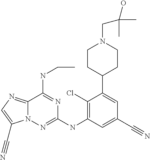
C1CC(C2=CC(C#N)=CC(NC3=NN4C(=NC=C4C#N)C(NCC)=N3)=C2Cl)CCN1CC(O)(C)C
